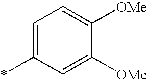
C1=C(*)C=C([OMe])C([OMe])=C1
